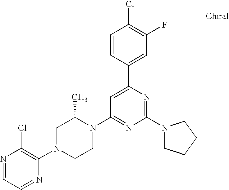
N1=CC=NC(N2CCN(C3=NC(N4CCCC4)=NC(C4=CC(F)=C(Cl)C=C4)=C3)C(C)C2)=C1Cl
